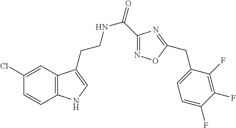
C12=C(C=C(Cl)C=C1)C(CCNC(=O)C1=NOC(CC3=CC=C(F)C(F)=C3F)=N1)=CN2
